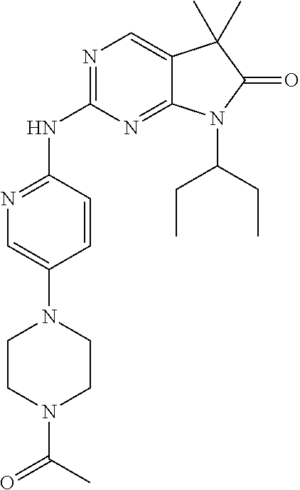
N1=C(NC2=NC=C(N3CCN(C(=O)C)CC3)C=C2)N=C2C(=C1)C(C)(C)C(=O)N2C(CC)CC
